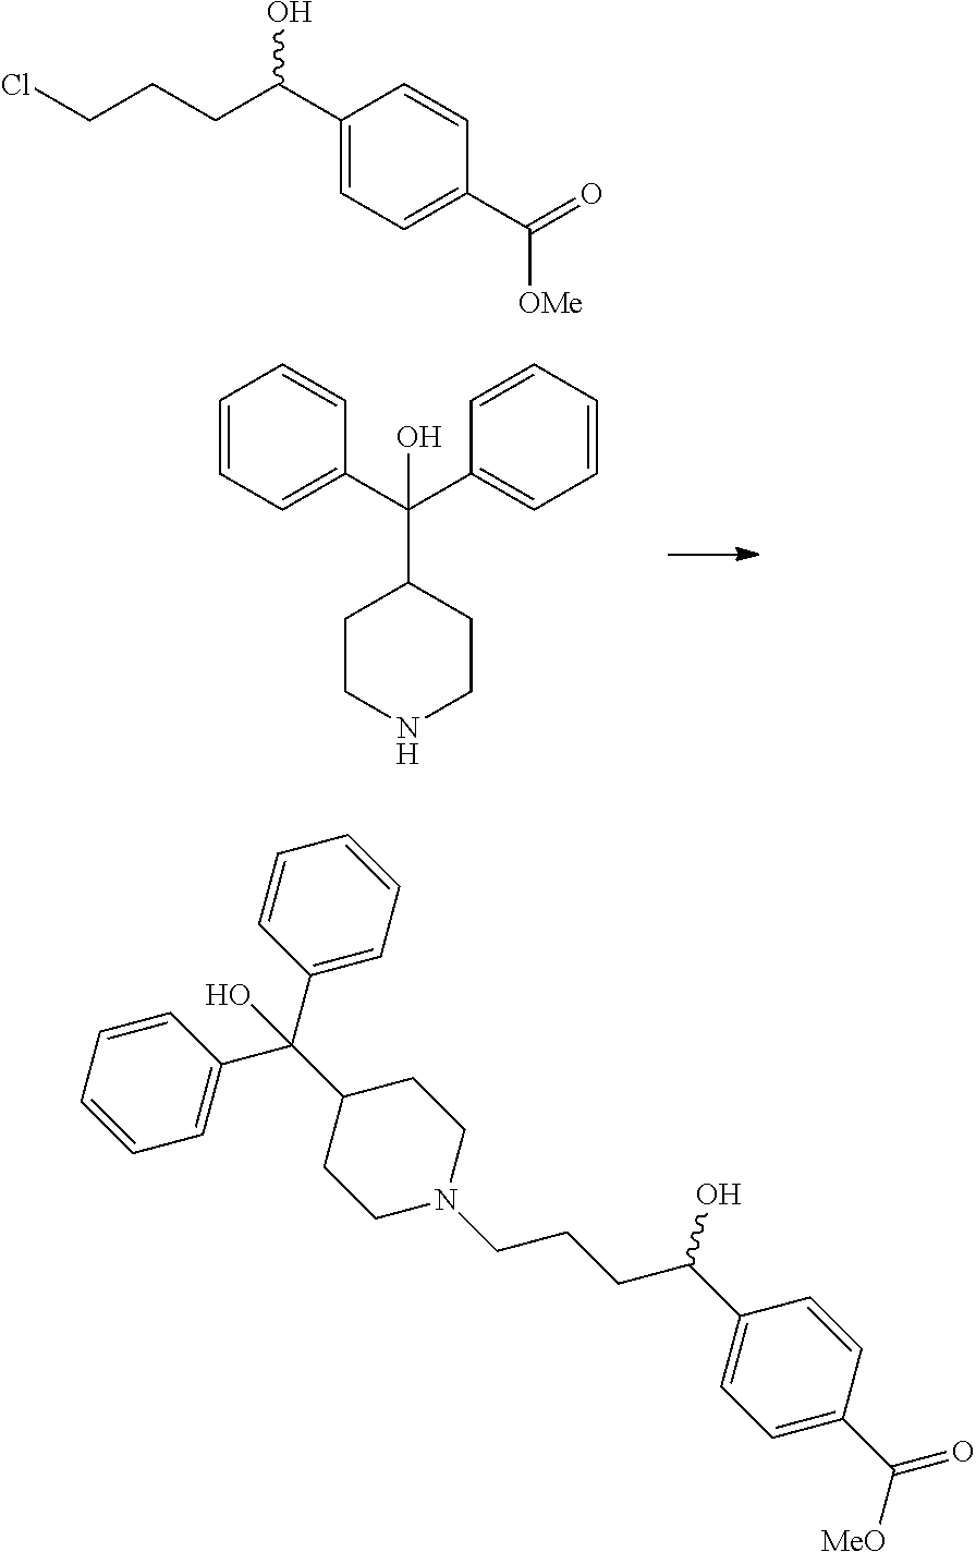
C1=CC=C(C(C2=CC=CC=C2)(O)C2CCNCC2)C=C1.ClCCCC(C1=CC=C(C(=O)[OMe])C=C1)O.C1=CC(C(C2CCN(CCCC(C3=CC=C(C([MeO])=O)C=C3)O)CC2)(C2=CC=CC=C2)O)=CC=C1
